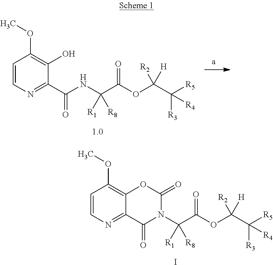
C1=CN=C2C(=C1OC)OC(=O)N(C(C(=O)OC(C([R5])([R3])[R4])([R2])[H])([R1])[R8])C2=O.I.C1=CN=C(C(NC(C(=O)OC(C([R5])([R3])[R4])([R2])[H])([R1])[R8])=O)C(O)=C1OC
